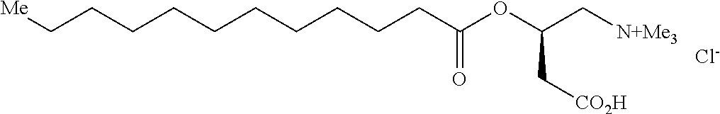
[Me]CCCCCCCCCCC(OC(C[N+Me3])C[CO2H])=O.[Cl-]
